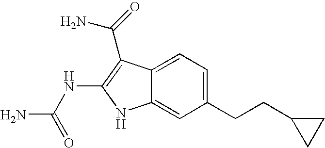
C1(CCC2CC2)=CC=C2C(=C1)NC(NC(N)=O)=C2C(=O)N
